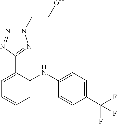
C1=C(NC2=CC=CC=C2C2=NN(CCO)N=N2)C=CC(C(F)(F)F)=C1
